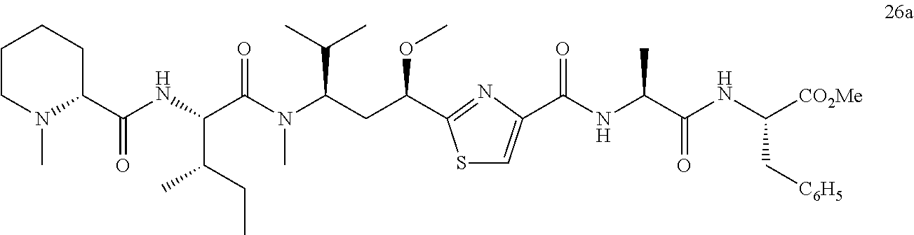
C1CN(C)C(C(NC(C(N(C(CC(OC)C2=NC(C(NC(C(NC([CO2Me])C[C6H5])=O)C)=O)=CS2)C(C)C)C)=O)C(CC)C)=O)CC1
